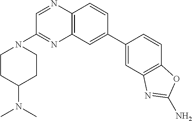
C12=C(C=C(C3=CC4=C(C=C3)OC(N)=N4)C=C1)N=C(N1CCC(N(C)C)CC1)C=N2
